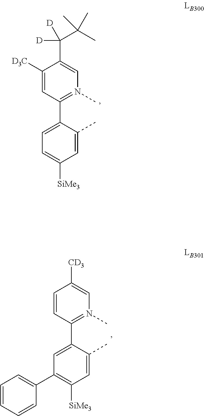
C1([D3C])=CC(C2=CC=C([SiMe3])C=C2C)=N(C)C=C1C([D])([D])C(C)(C)C.C1=CC(C2=CC(C3=CC=CC=C3)=C([SiMe3])C=C2C)=N(C)C=C1[CD3]
